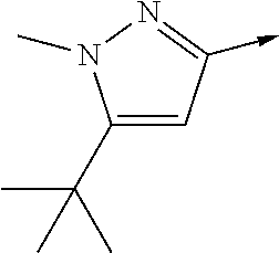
C1(C(C)(C)C)=CC(->C)=NN1C
